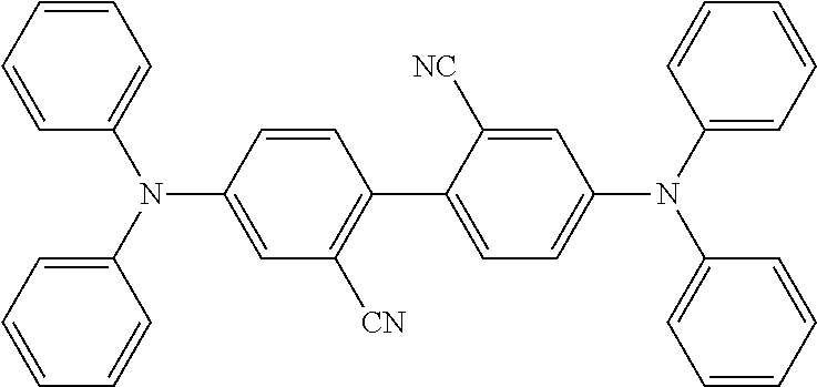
C1=CC=CC(N(C2=CC=CC=C2)C2=CC([CN])=C(C3=CC=C(N(C4=CC=CC=C4)C4=CC=CC=C4)C=C3[NC])C=C2)=C1
